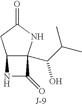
C12C(C(C(C)C)O)(NC(=O)C1)C(=O)N2
